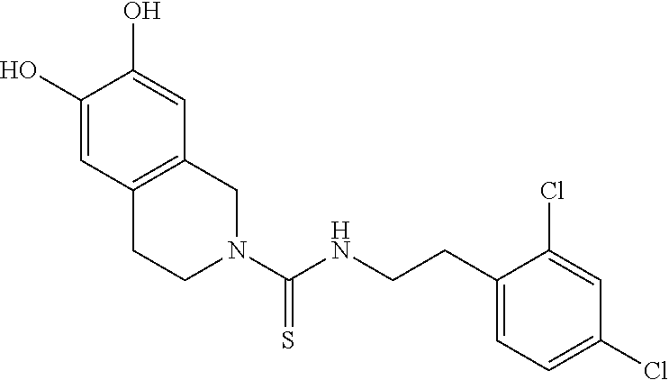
C1(CCNC(N2CC3=C(CC2)C=C(O)C(O)=C3)=S)=CC=C(Cl)C=C1Cl
